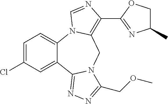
C12=CC=C(Cl)C=C1C1=NN=C(COC)N1CC1=C(C3=NC(C)CO3)N=CN21
